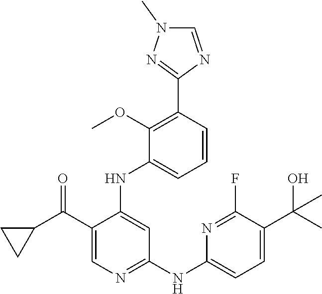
C1(C(C2CC2)=O)=CN=C(NC2=CC=C(C(C)(O)C)C(F)=N2)C=C1NC1=CC=CC(C2=NN(C)C=N2)=C1OC
